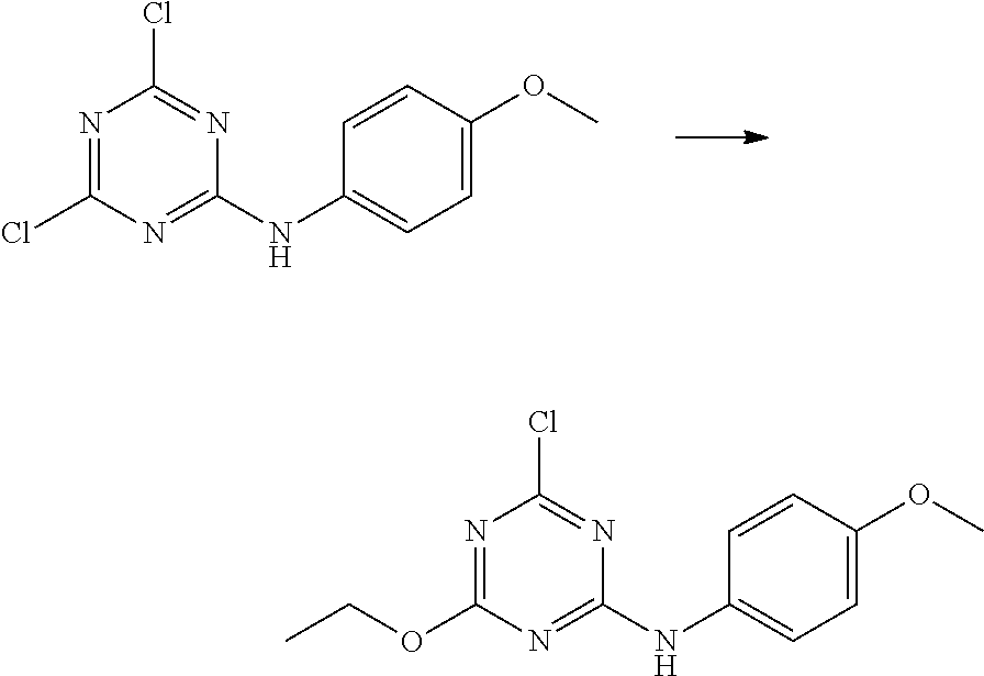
N1=C(Cl)N=C(NC2=CC=C(OC)C=C2)N=C1Cl.N1=C(OCC)N=C(NC2=CC=C(OC)C=C2)N=C1Cl
